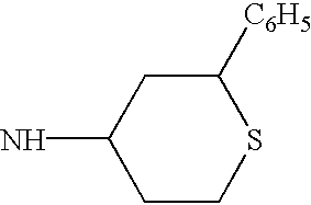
C1CSC([C6H5])CC1N
